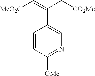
C1=CC(C(=C[MeO2C])C[CO2Me])=CN=C1[OMe]
